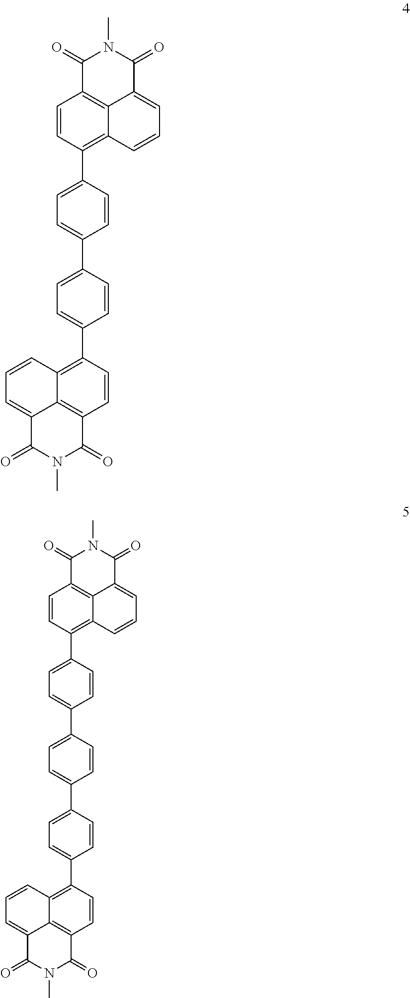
C1(C2=CC=C(C3=C4C5=C(C=C3)C(=O)N(C)C(=O)C5=CC=C4)C=C2)=CC=C(C2=C3C4=C(C=C2)C(=O)N(C)C(=O)C4=CC=C3)C=C1.C1(C2=CC=C(C3=CC=C(C4=C5C6=C(C=C4)C(=O)N(C)C(=O)C6=CC=C5)C=C3)C=C2)=CC=C(C2=C3C4=C(C=C2)C(=O)N(C)C(=O)C4=CC=C3)C=C1
